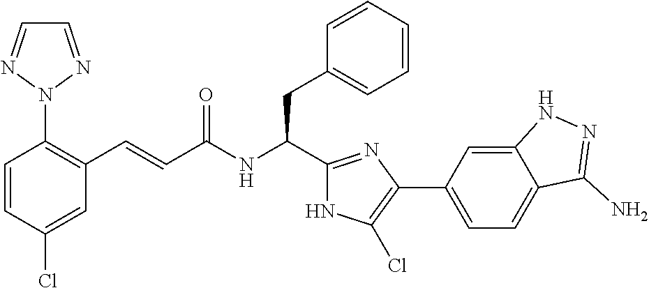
C1(Cl)=CC(C=CC(NC(CC2=CC=CC=C2)C2=NC(C3=CC=C4C(=C3)NN=C4N)=C(Cl)N2)=O)=C(N2N=CC=N2)C=C1
